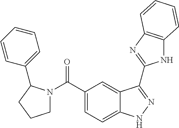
C1(C(=O)N2CCCC2C2=CC=CC=C2)=CC=C2C(=C1)C(C1=NC3=C(N1)C=CC=C3)=NN2
